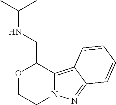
O1CCN2C(=C3C(=N2)C=CC=C3)C1CNC(C)C
